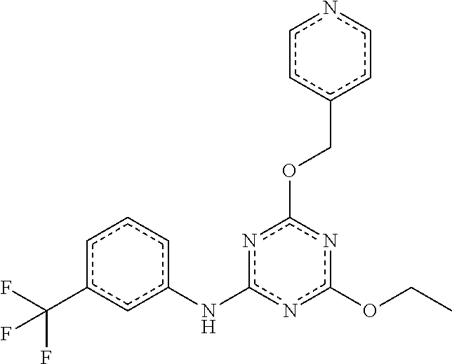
CCOc1nc(Nc2cccc(C(F)(F)F)c2)nc(OCc2ccncc2)n1
